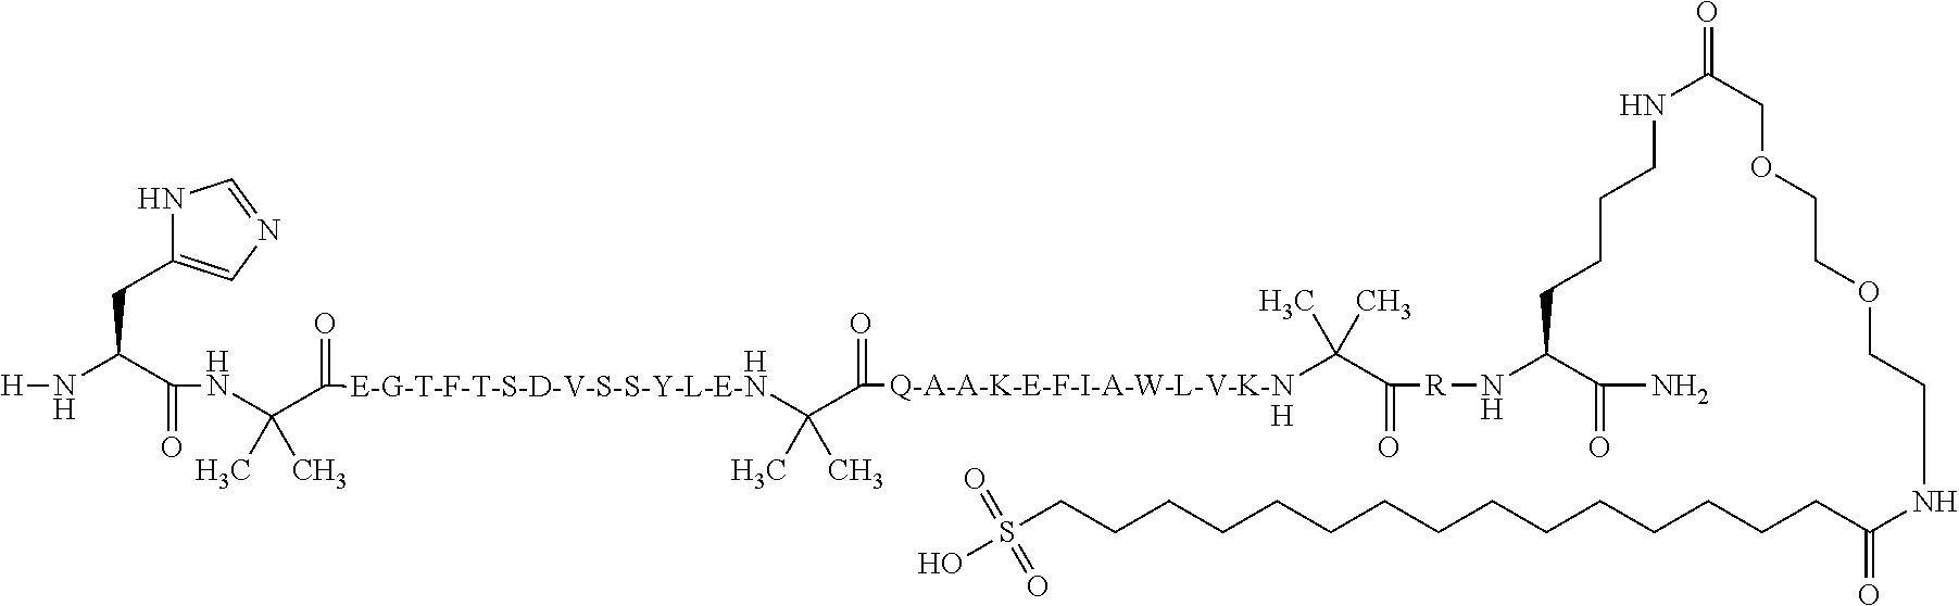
N1C(CC(N[H])C(NC(C)(C)C(=O)[HE-G-T-F-T-S-D-V-S-S-Y-L-E-N]C(C)(C)C(=O)[Q-A-A-K-E-F-I-A-W-L-V-K-NH]C(C(=O)[R]NC(C(=O)N)CCCCNC(COCCOCCNC(=O)CCCCCCCCCCCCCCCS(O)(=O)=O)=O)(C)C)=O)=CN=C1
